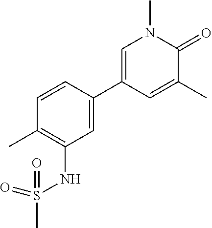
C1=C(C)C(=O)N(C)C=C1C1=CC(NS(C)(=O)=O)=C(C)C=C1
